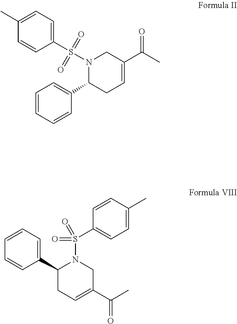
N1(S(=O)(=O)C2=CC=C(C)C=C2)C(C2=CC=CC=C2)CC=C(C(C)=O)C1.C1=CC=CC(C2CC=C(C(C)=O)CN2S(C2=CC=C(C)C=C2)(=O)=O)=C1
